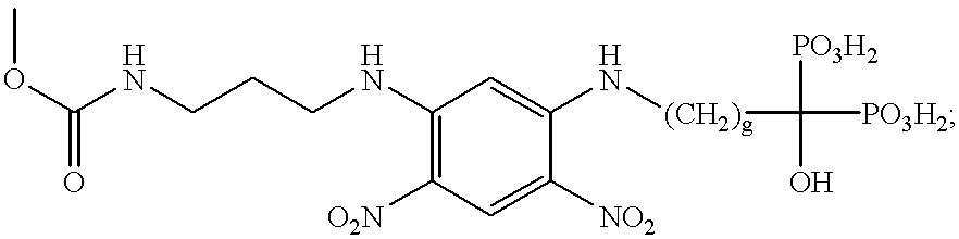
COC(=O)NCCCNC1=C([O2N])C=C([NO2])C(N[(CH2)g]C([PO3H2])(O)[PO3H2])=C1
